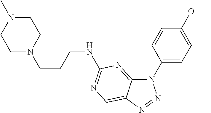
C12=NC(NCCCN3CCN(C)CC3)=NC=C1N=NN2C1=CC=C(OC)C=C1
